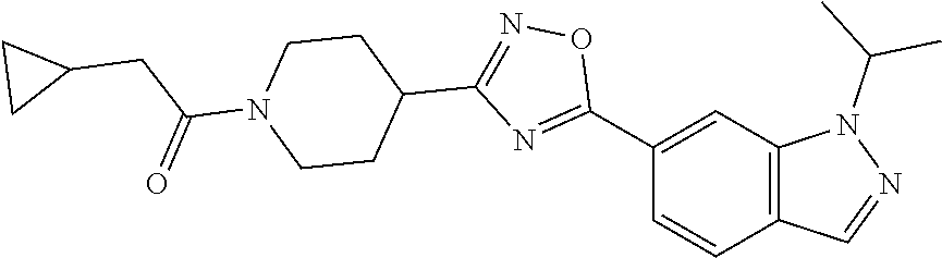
C1(C2=NC(C3CCN(C(CC4CC4)=O)CC3)=NO2)=CC2=C(C=C1)C=NN2C(C)C
